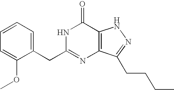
C1=C(CC2=NC3=C(C(=O)N2)NN=C3CCCC)C(OC)=CC=C1
